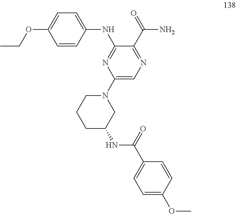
N(C1=NC(N2CCCC(NC(C3=CC=C(OC)C=C3)=O)C2)=CN=C1C(=O)N)C1=CC=C(OCC)C=C1
